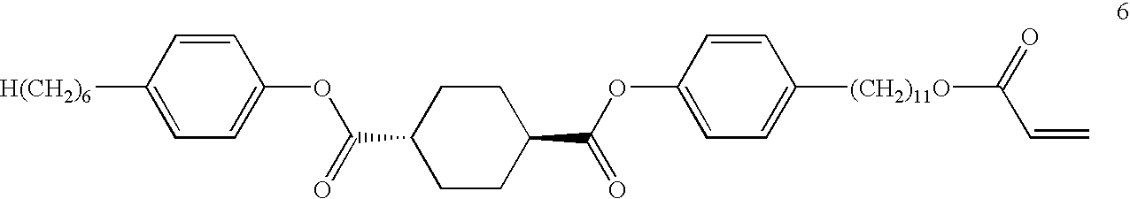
[H(CH2)6]C1=CC=C(OC(=O)C2CCC(C(OC3=CC=C([(CH2)11O]C(C=C)=O)C=C3)=O)CC2)C=C1
